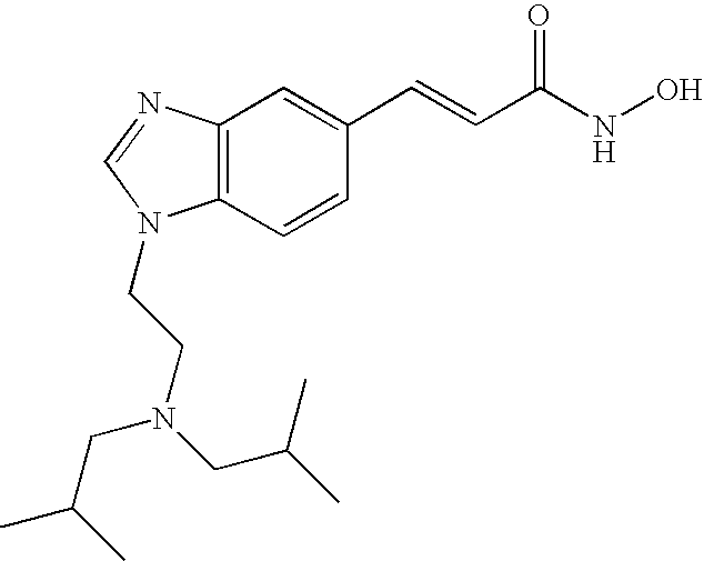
C12=C(C=CC(C=CC(=O)NO)=C1)N(CCN(CC(C)C)CC(C)C)C=N2
